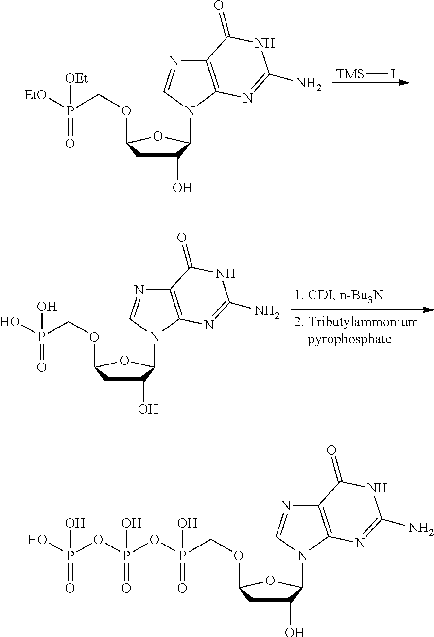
C1(O)CC(OCP([EtO])(=O)[OEt])OC1N1C2=C(N=C1)C(=O)NC(N)=N2.[TMS]I.C1(O)CC(OCP(O)(=O)O)OC1N1C2=C(N=C1)C(=O)NC(N)=N2.C1(O)CC(OCP(OP(OP(O)(=O)O)(=O)O)(=O)O)OC1N1C2=C(N=C1)C(=O)NC(N)=N2
